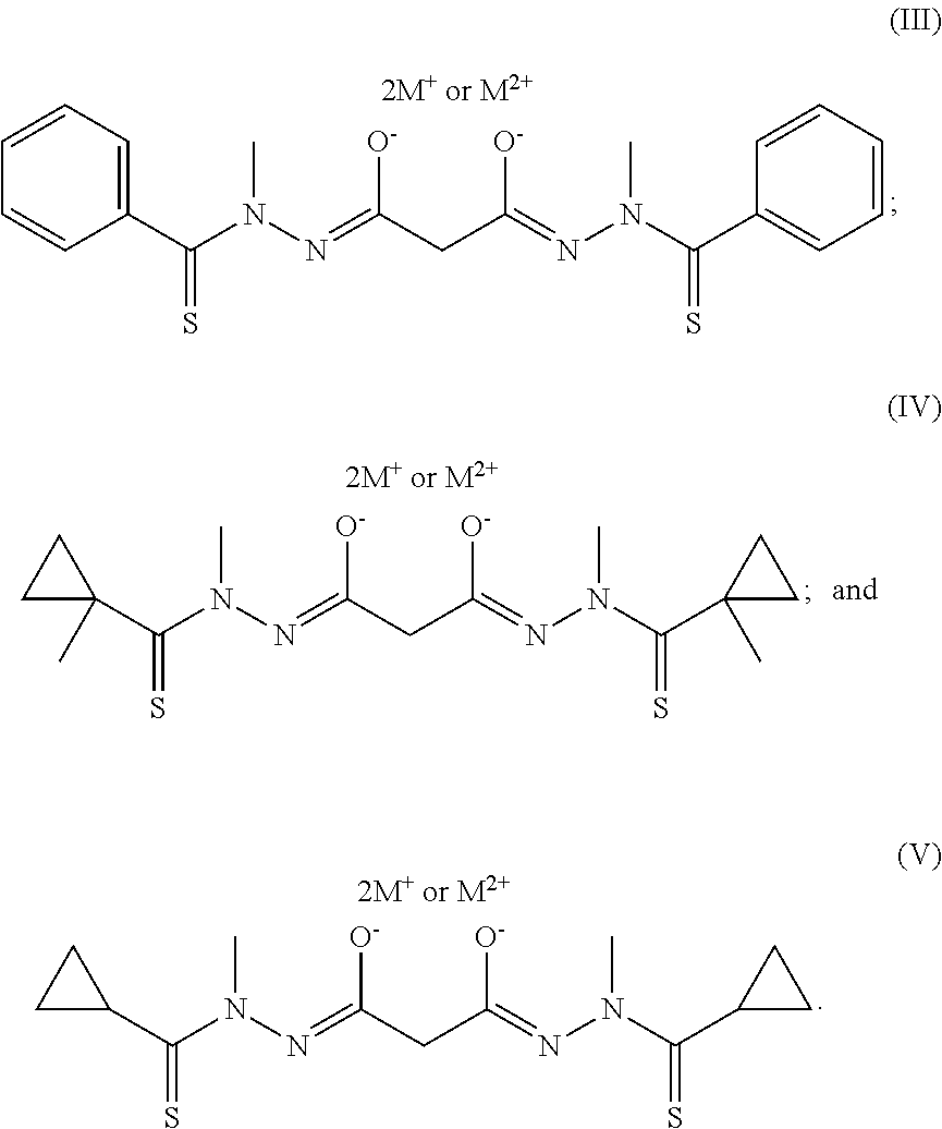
C1(C(N(N=C(CC(=NN(C(C2=CC=CC=C2)=S)C)[O-])[O-])C)=S)=CC=CC=C1.[2M+ or M2+].C1(C(N(N=C(CC(=NN(C(C2(C)CC2)=S)C)[O-])[O-])C)=S)(C)CC1.[2M+ or M2+].C1(C(N(N=C(CC(=NN(C(C2CC2)=S)C)[O-])[O-])C)=S)CC1.[2M+ or M2+]
